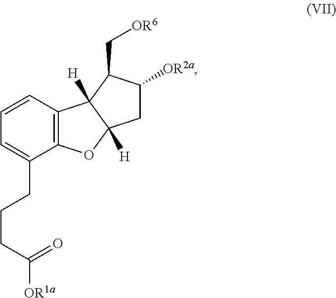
C12=C(C=CC=C1CCCC([OR1a])=O)C1([H])C([H])(O2)CC([OR2a])C1C[OR6]
